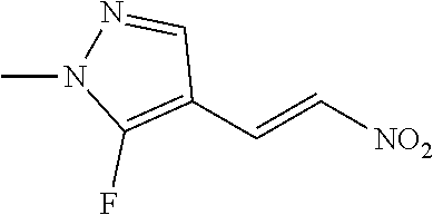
[NO2]C=CC1=C(F)N(C)N=C1
